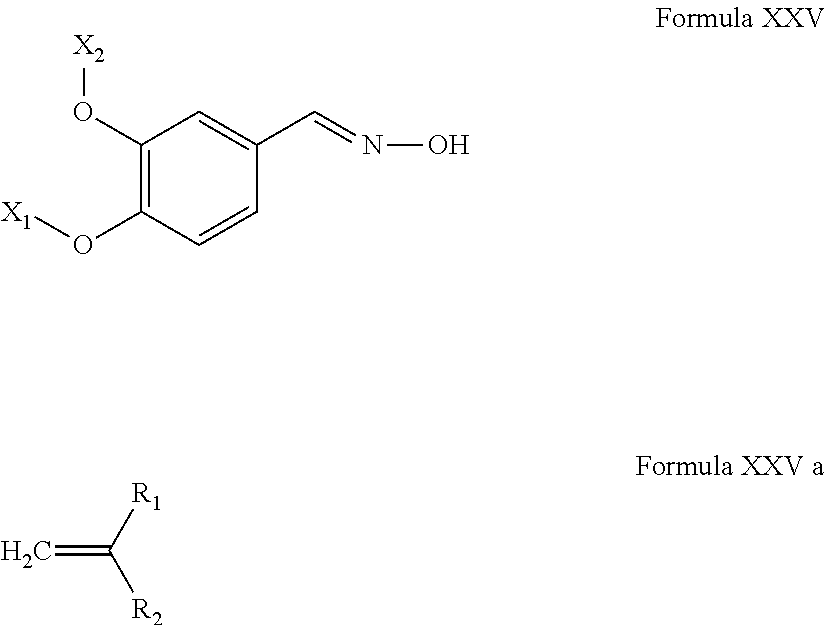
C(C1=CC(O[X2])=C(O[X1])C=C1)=NO.C=C([R1])[R2]
